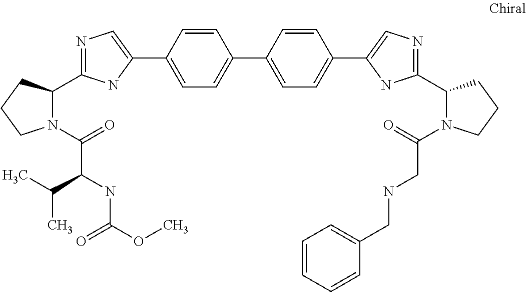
C1=CC(C2=CC=C(C3=CN=C(C4N(C(=O)CNCC5=CC=CC=C5)CCC4)N3)C=C2)=CC=C1C1=CN=C(C2N(C(=O)C(NC(OC)=O)C(C)C)CCC2)N1
